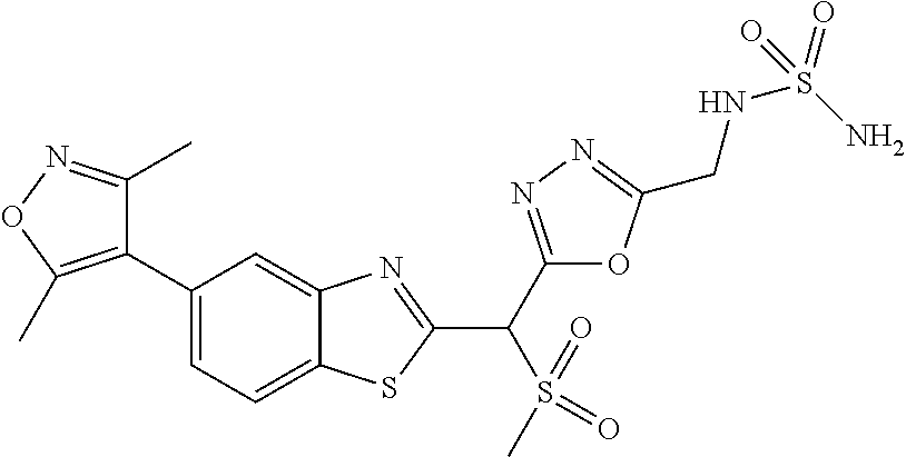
C1=C(C2=C(C)ON=C2C)C=C2C(=C1)SC(C(C1=NN=C(CNS(=O)(N)=O)O1)S(=O)(=O)C)=N2
